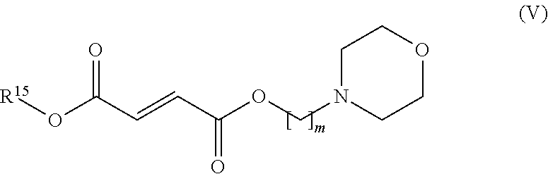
[R15]OC(C=CC(OCN1CCOCC1)=O)=O
